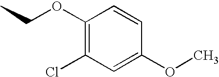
C1=CC(OC)=CC(Cl)=C1OCC
